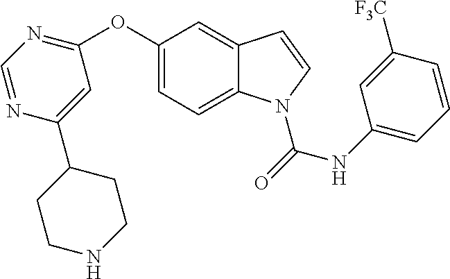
C1(OC2=NC=NC(C3CCNCC3)=C2)=CC=C2C(=C1)C=CN2C(=O)NC1=CC=CC([F3C])=C1
